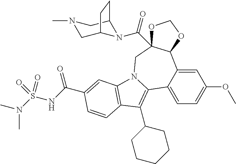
C1=C2C(=CC=C1OC)C1=C(C3CCCCC3)C3=C(N1CC1(C(=O)N4C5CN(C)CC4CC5)C2OCO1)C=C(C(NS(N(C)C)(=O)=O)=O)C=C3
